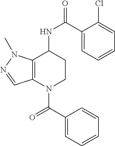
C1(C(=O)N2CCC(NC(=O)C3=CC=CC=C3Cl)C3=C2C=NN3C)=CC=CC=C1
